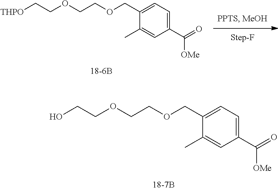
C1(COCCOCCO)=CC=C(C(=O)[OMe])C=C1C.C1(COCCOCC[THPO])=CC=C(C(=O)[OMe])C=C1C
